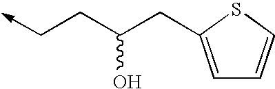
C(C(CC->C)O)C1=CC=CS1
